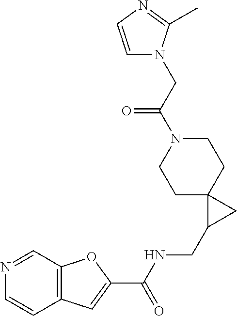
C12=C(C=C(C(NCC3CC34CCN(C(CN3C=CN=C3C)=O)CC4)=O)O1)C=CN=C2
